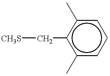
[CH3S]Cc1c(C)cccc1C
